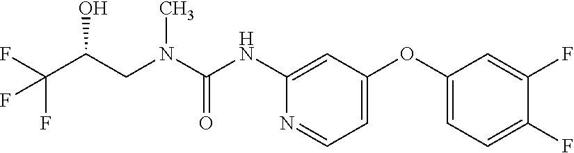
C1(NC(N(CC(C(F)(F)F)O)C)=O)=CC(OC2=CC=C(F)C(F)=C2)=CC=N1
